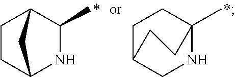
C1CC2NC(C)C1C2.C1C2CNC(C)(C1)CC2
